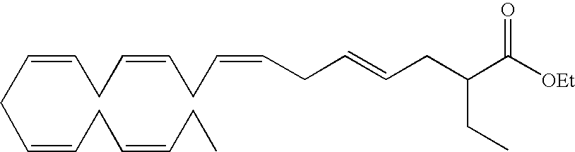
C(=CCC=CCC=CCC=CCC(C([OEt])=O)CC)CC=CCC=CCC
